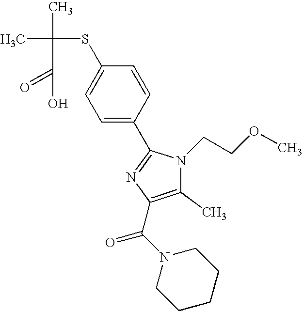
CC(C)(SC1=CC=C(C2=NC(C(N3CCCCC3)=O)=C(C)N2CCOC)C=C1)C(=O)O
